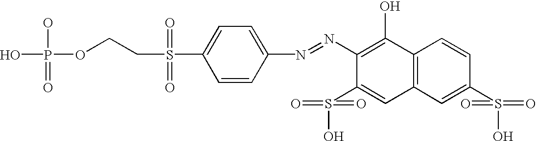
P(OCCS(C1=CC=C(N=NC2=C(O)C3=C(C=C2S(=O)(=O)O)C=C(S(O)(=O)=O)C=C3)C=C1)(=O)=O)(O)(=O)O
